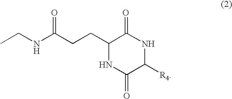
CCNC(CCC1NC(=O)C([R4])NC1=O)=O
